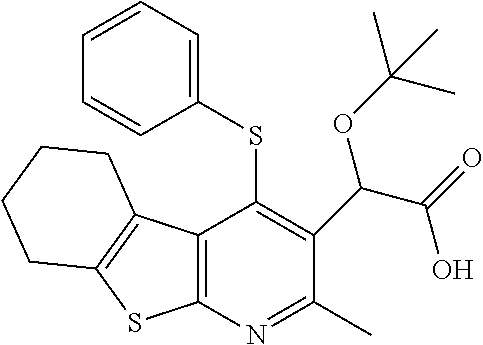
C12=C(N=C(C)C(C(C(=O)O)OC(C)(C)C)=C1SC1=CC=CC=C1)SC1=C2CCCC1
